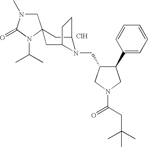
Cl.C1N(C)C(=O)N(C(C)C)C12CC1N(CC3C(C4=CC=CC=C4)CN(C(CC(C)(C)C)=O)C3)C(C2)CC1
